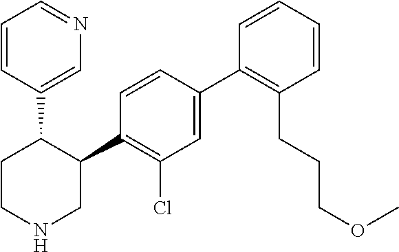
C1(C2=C(Cl)C=C(C3=C(CCCOC)C=CC=C3)C=C2)C(C2=CN=CC=C2)CCNC1
